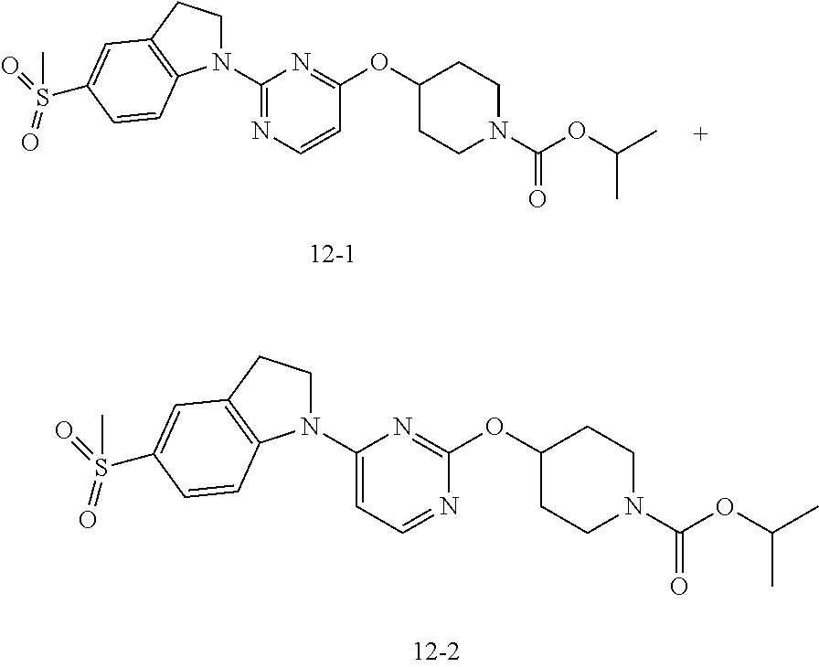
C1(N2CCC3=C2C=CC(S(=O)(=O)C)=C3)=NC=CC(OC2CCN(C(OC(C)C)=O)CC2)=N1.C1(N2CCC3=C2C=CC(S(=O)(=O)C)=C3)=CC=NC(OC2CCN(C(OC(C)C)=O)CC2)=N1
